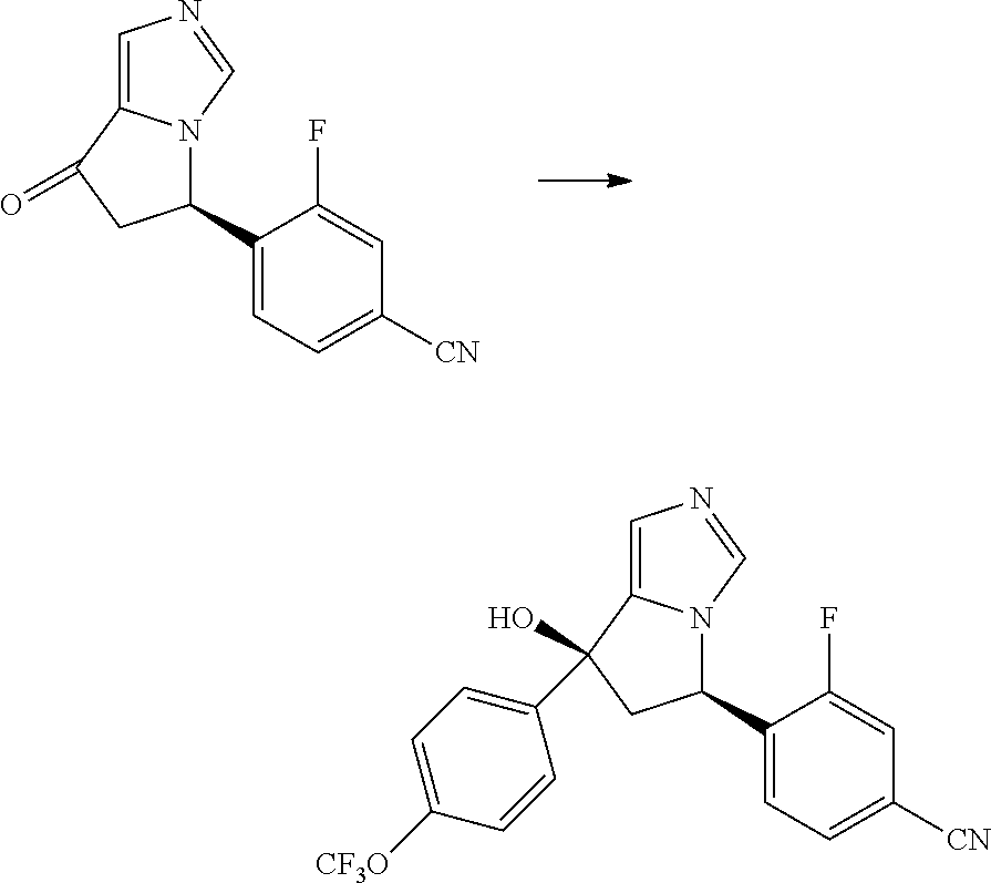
C1(C2N3C(=CN=C3)C(=O)C2)=CC=C([CN])C=C1F.C1(C2N3C(=CN=C3)C(C3=CC=C([CF3O])C=C3)(O)C2)=CC=C([CN])C=C1F
